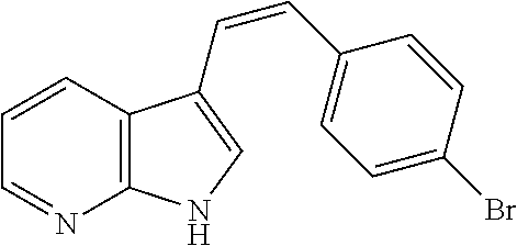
C12=C(C=CC=N1)C(C=CC1=CC=C(Br)C=C1)=CN2
